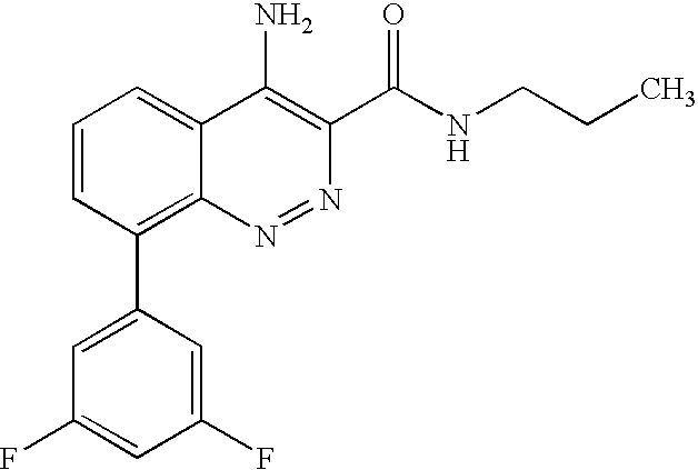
C1=CC(C2=CC(F)=CC(F)=C2)=C2C(=C1)C(N)=C(C(NCCC)=O)N=N2
